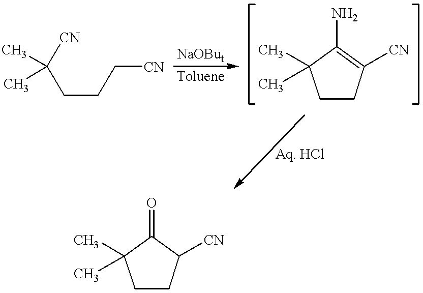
C([CN])CCC([CN])(C)C.C1CC([CN])=C(N)C1(C)C.C1CC([CN])C(=O)C1(C)C
